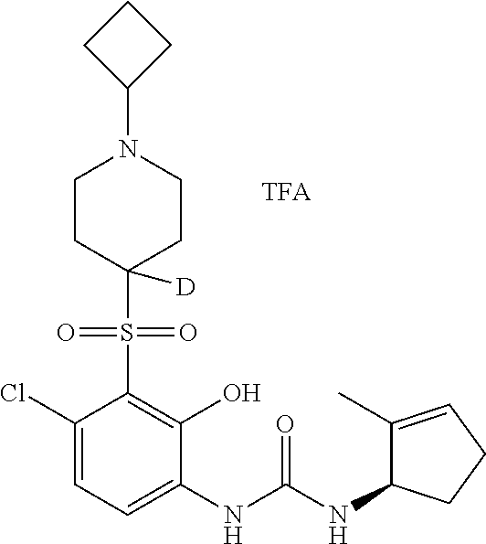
C1(Cl)=CC=C(NC(NC2C(C)=CCC2)=O)C(O)=C1S(=O)(=O)C1([D])CCN(C2CCC2)CC1
